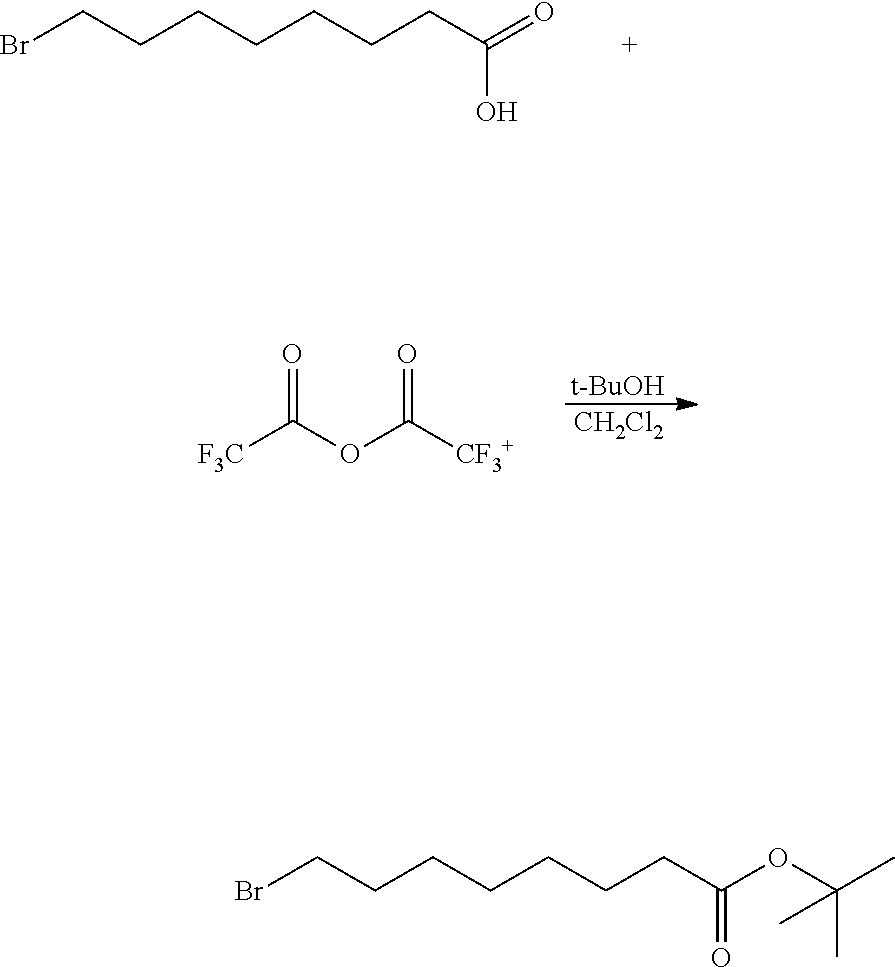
BrCCCCCCCC(=O)O.[t-BuOH].[CH2Cl2].[F3C]C(OC([CF3+])=O)=O.BrCCCCCCCC(=O)OC(C)(C)C
